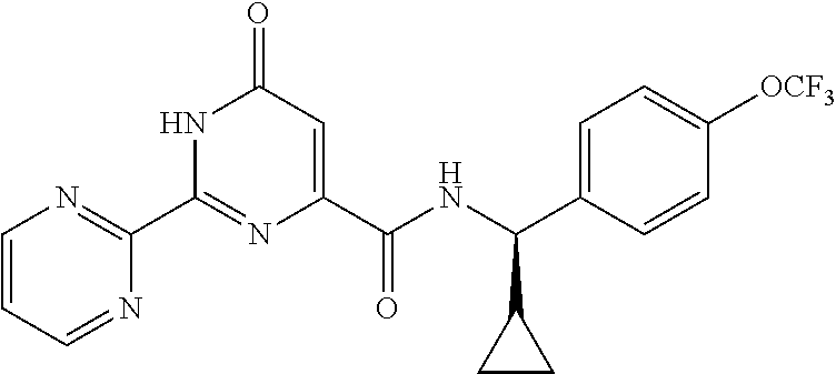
C1(C2=NC=CC=N2)=NC(C(NC(C2=CC=C([OCF3])C=C2)C2CC2)=O)=CC(=O)N1
